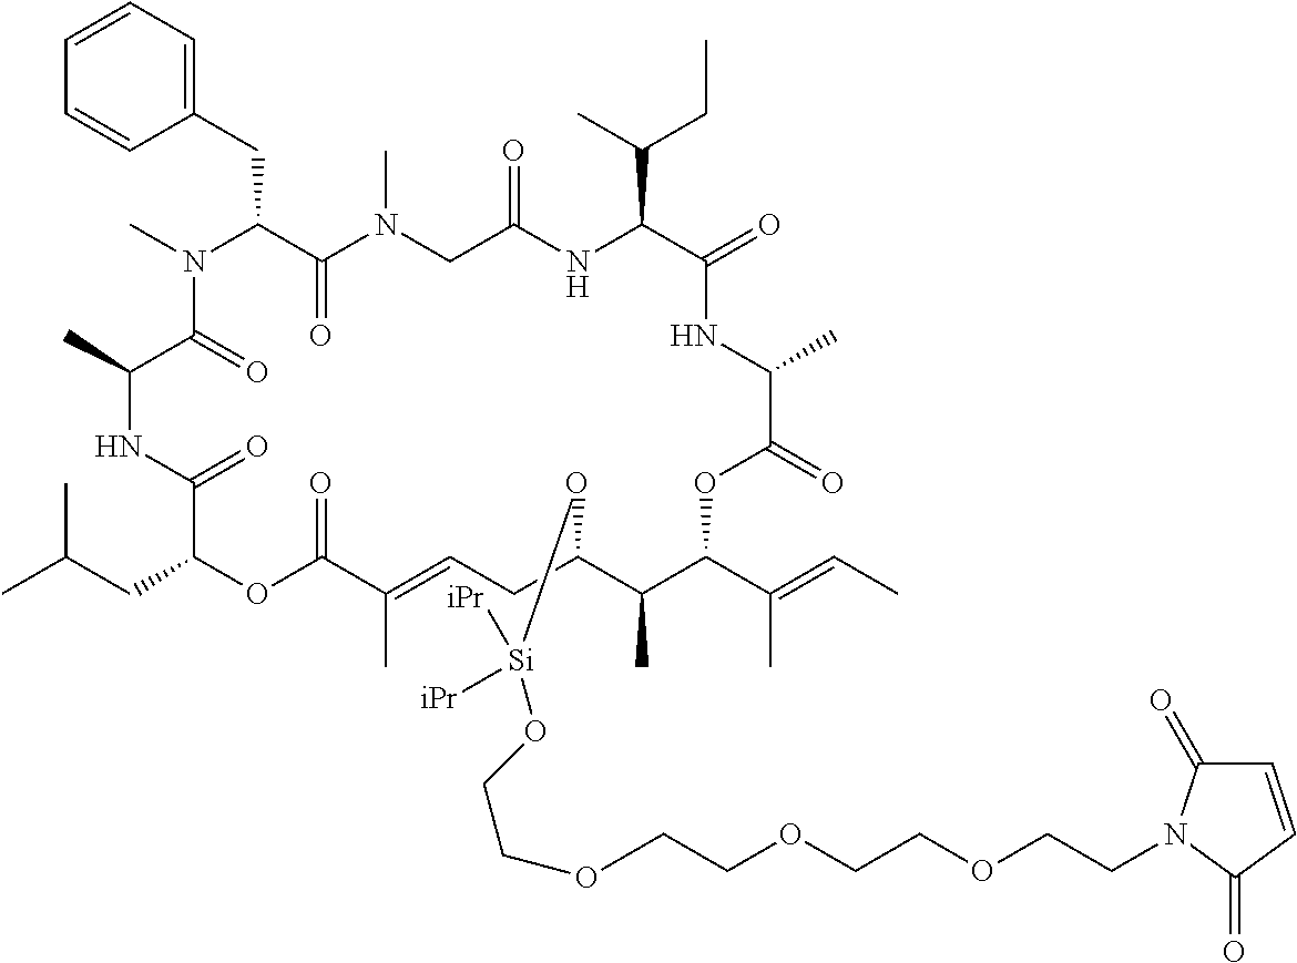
CN1C(CC2=CC=CC=C2)C(=O)N(C)CC(=O)NC(C(C)CC)C(=O)NC(C)C(=O)OC(C(C)=CC)C(C)C(O[Si](OCCOCCOCCOCCN2C(=O)C=CC2=O)([iPr])[iPr])CC=C(C)C(=O)OC(CC(C)C)C(=O)NC(C)C1=O
